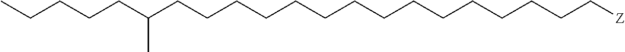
C(CCCCC[Z])CCCCCCCCCC(CCCCC)C
